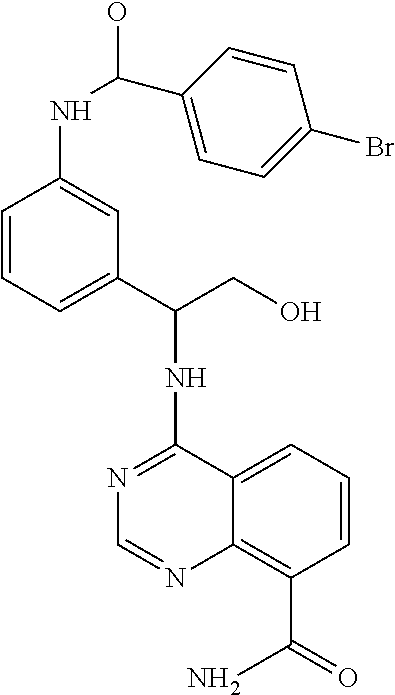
C1=CC=C(C(CO)NC2=NC=NC3=C(C(=O)N)C=CC=C23)C=C1NC(O)C1=CC=C(Br)C=C1
